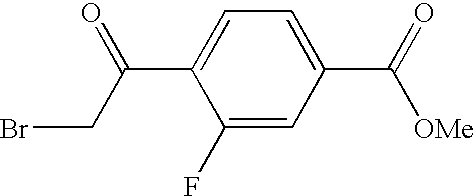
C1(F)=CC(C(=O)[OMe])=CC=C1C(CBr)=O
